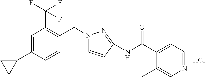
C1=C(C2CC2)C=CC(CN2C=CC(NC(C3=CC=NC=C3C)=O)=N2)=C1C(F)(F)F.Cl
